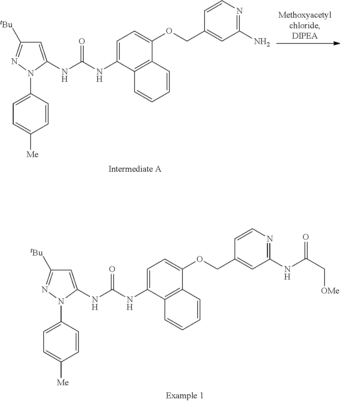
C1=C(NC(NC2=CC=C(OCC3=CC(N)=NC=C3)C3=C2C=CC=C3)=O)N(C2=CC=C([Me])C=C2)N=C1[tBu].C1=C(NC(NC2=CC=C(OCC3=CC(NC(C[OMe])=O)=NC=C3)C3=C2C=CC=C3)=O)N(C2=CC=C([Me])C=C2)N=C1[tBu]
